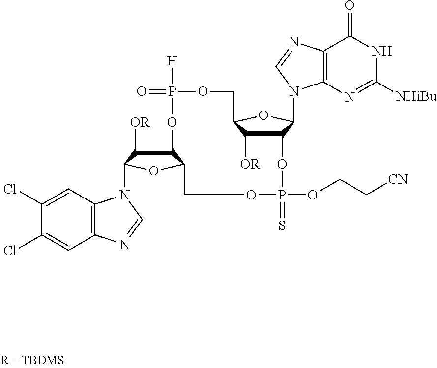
C12C([OR])C(OC1N1C3=C(N=C1)C(=O)NC([NHiBu])=N3)COP([H])(=O)OC1C([OR])C(N3C4=C(N=C3)C=C(Cl)C(Cl)=C4)OC1COP(OCC[CN])(=S)O2
